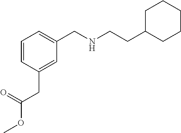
C1=CC(CC(=O)OC)=CC(CNCCC2CCCCC2)=C1
